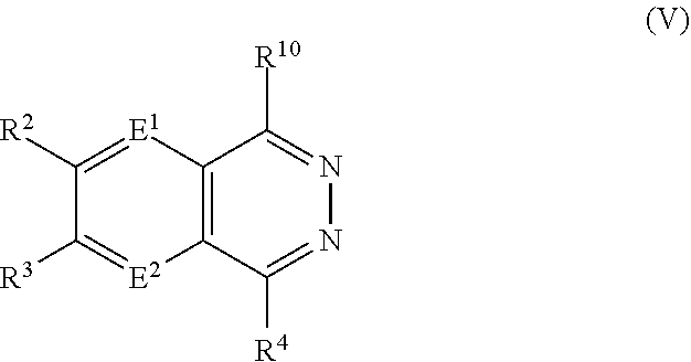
C1([R4])=NN=C([R10])C2=C1[E2]=C([R3])C([R2])=[E1]2
